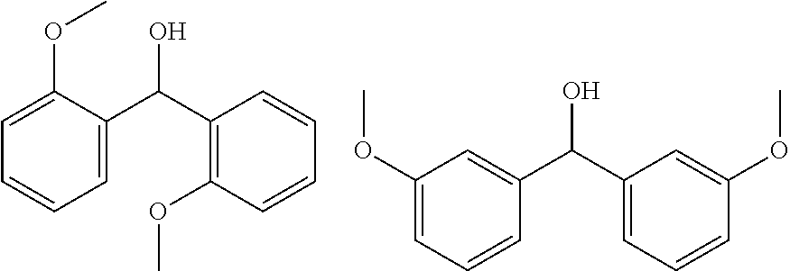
C1(C(C2=CC=CC=C2OC)O)=C(OC)C=CC=C1.C1(C(C2=CC(OC)=CC=C2)O)=CC=CC(OC)=C1
